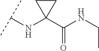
C(NC1(C(NCC)=O)CC1)(C)C
